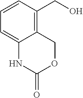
OCC1=C2C(=CC=C1)NC(=O)OC2
